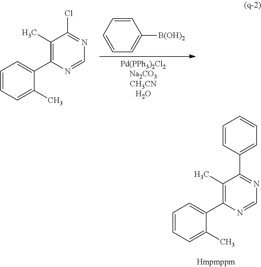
C1(C)=C(C2=CC=CC=C2C)N=CN=C1Cl.C1=CC=CC=C1[B(OH)2].C1(C)=C(C2=CC=CC=C2C)N=CN=C1C1=CC=CC=C1
